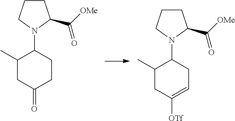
C1(C)CC(=O)CCC1N1CCCC1C([OMe])=O.C1(C)CC([OTf])=CCC1N1CCCC1C([OMe])=O
